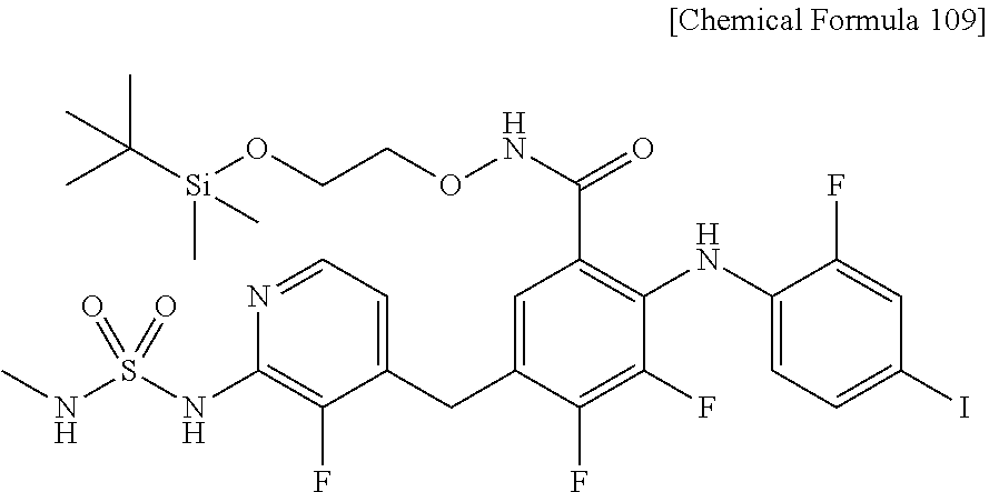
C1(NC2=C(C(NOCCO[Si](C(C)(C)C)(C)C)=O)C=C(CC3=CC=NC(NS(NC)(=O)=O)=C3F)C(F)=C2F)=CC=C(I)C=C1F
